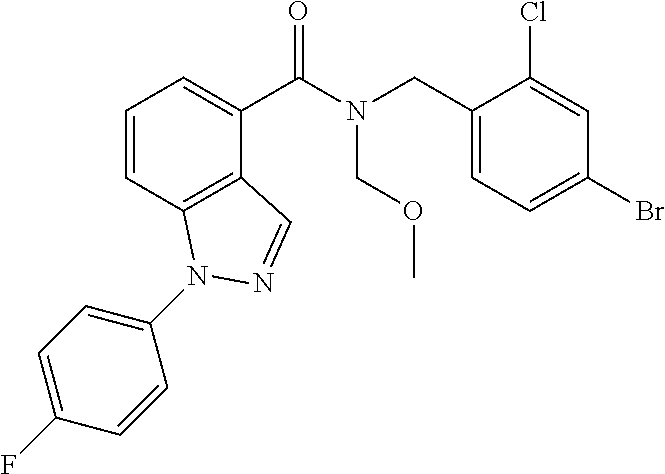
C1=CC2=C(C(C(N(CC3=CC=C(Br)C=C3Cl)COC)=O)=C1)C=NN2C1=CC=C(F)C=C1
